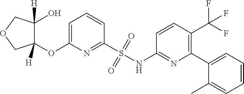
C1(S(NC2=NC(C3=CC=CC=C3C)=C(C(F)(F)F)C=C2)(=O)=O)=NC(OC2([H])C(O)([H])COC2)=CC=C1
